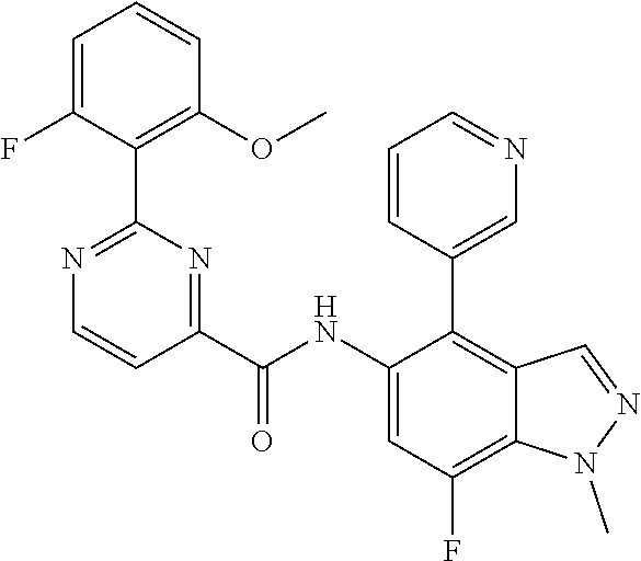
C1(NC(C2=NC(C3=C(OC)C=CC=C3F)=NC=C2)=O)=CC(F)=C2C(=C1C1=CN=CC=C1)C=NN2C
